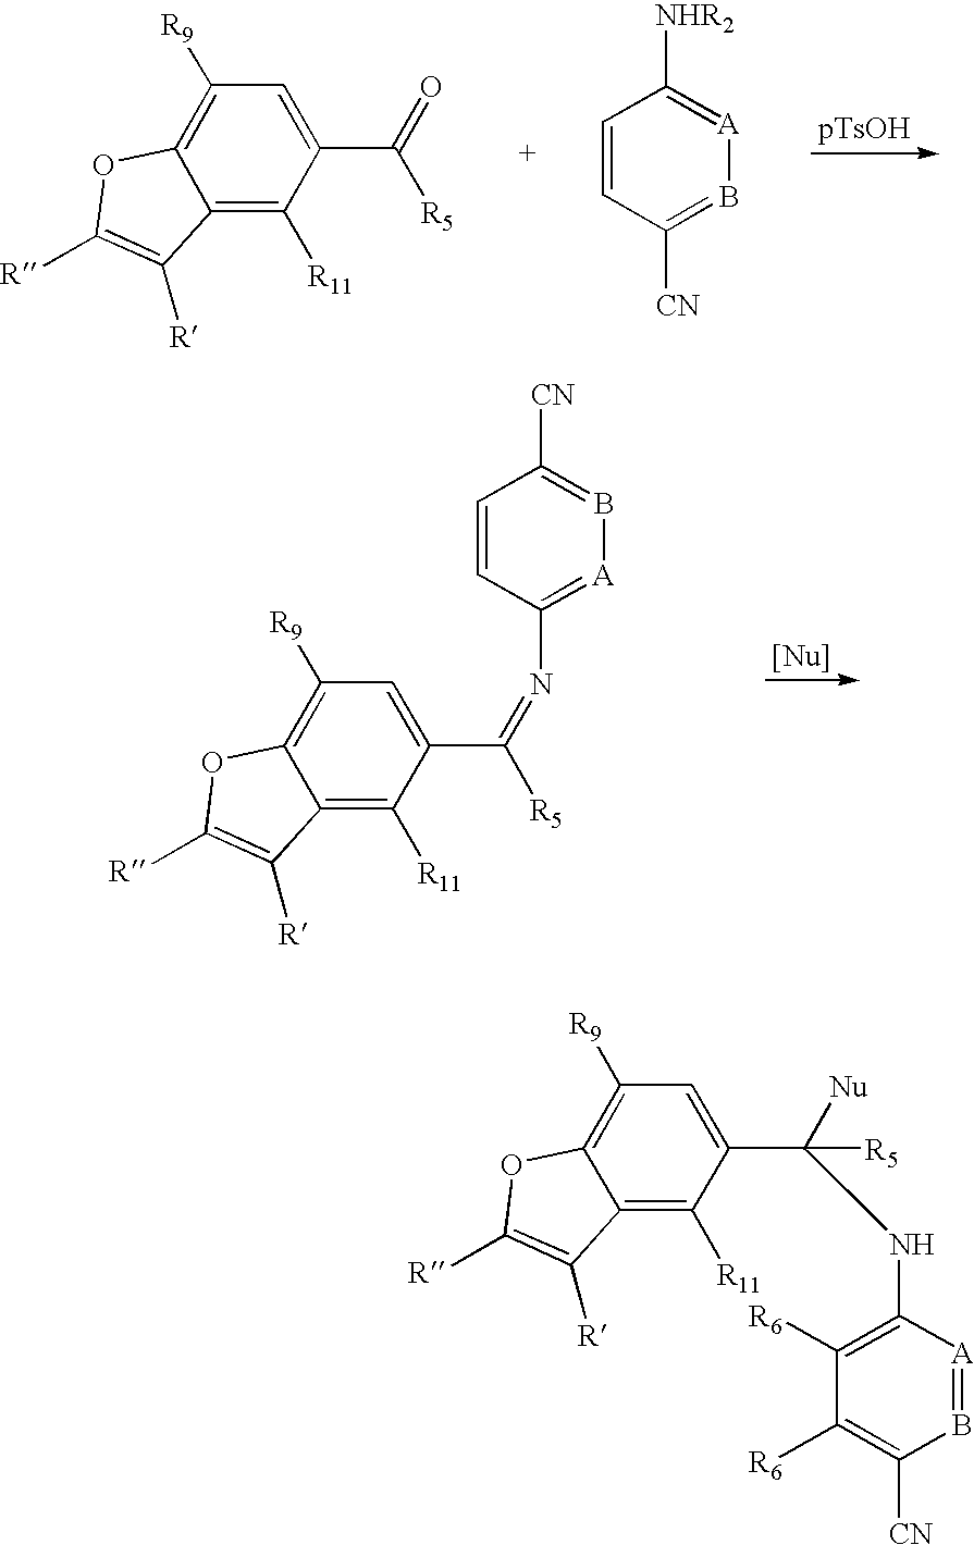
C1([R9])=C2C(=C([R11])C(C(=O)[R5])=C1)C([R])=C([R])O2.[NHR2]C1=[A]B=C([CN])C=C1.C1([R9])=C2C(=C([R11])C(C(=NC3=[A]B=C([CN])C=C3)[R5])=C1)C([R])=C([R])O2.C1([R9])=C2C(=C([R11])C(C(NC3=C([R6])C([R6])=C([CN])B=[A]3)([Nu])[R5])=C1)C([R])=C([R])O2
